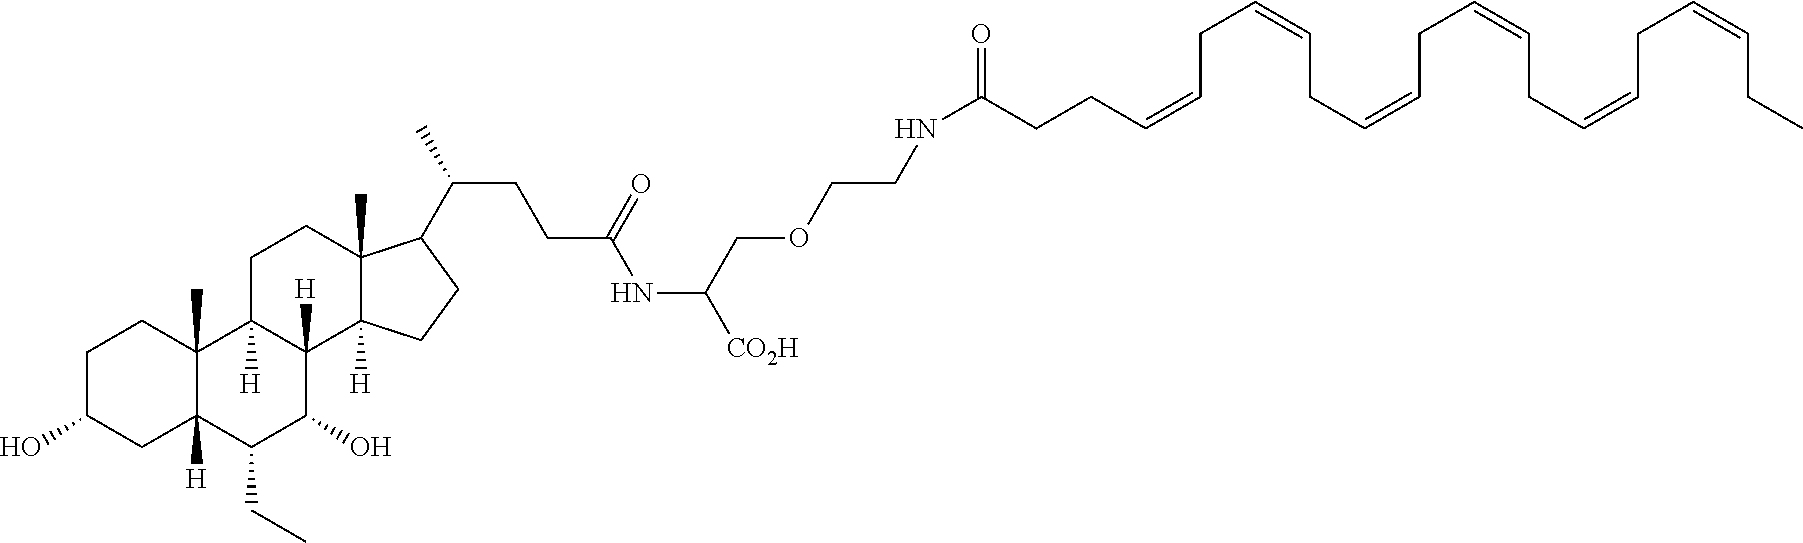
C1C(O)CC2([H])C(C)(C1)C1([H])C([H])(C(O)C2CC)C2([H])C(C)(CC1)C(C(CCC(=O)NC(COCCNC(CCC=CCC=CCC=CCC=CCC=CCC=CCC)=O)[CO2H])C)CC2
